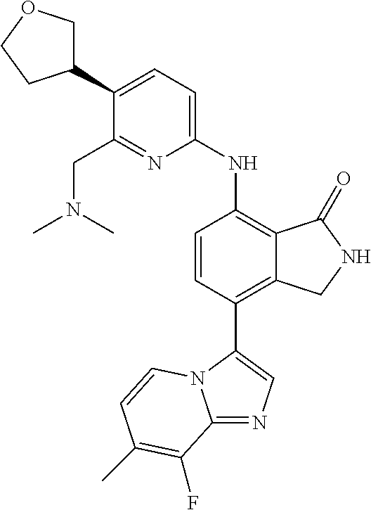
C12=NC=C(C3=C4C(=C(NC5=CC=C(C6COCC6)C(CN(C)C)=N5)C=C3)C(=O)NC4)N1C=CC(C)=C2F
